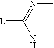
[L]C1=NCCN1
